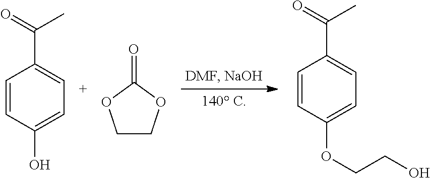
C1=CC(O)=CC=C1C(=O)C.C1COC(=O)O1.C1=CC(OCCO)=CC=C1C(=O)C
